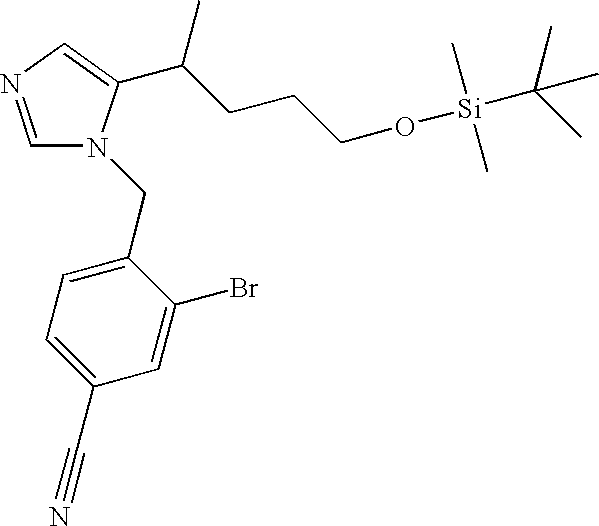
C1=NC=C(C(CCCO[Si](C(C)(C)C)(C)C)C)N1CC1=CC=C(C#N)C=C1Br
